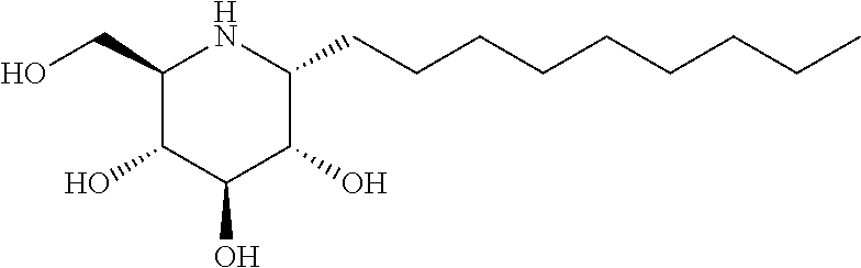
C1(CO)C(O)C(O)C(O)C(CCCCCCCCC)N1
